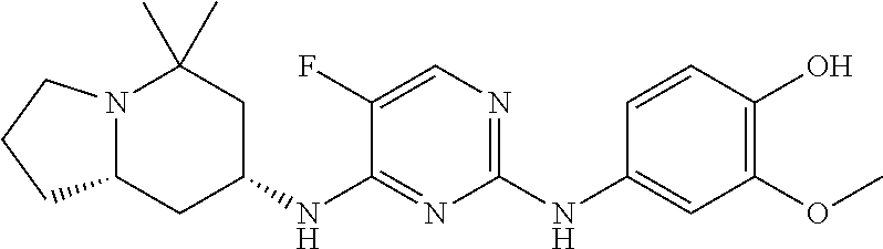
N12C(CC(NC3=NC(NC4=CC(OC)=C(O)C=C4)=NC=C3F)CC1(C)C)CCC2
